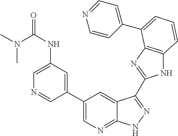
C1(C2=CN=C3C(=C2)C(C2=NC4=C(N2)C=CC=C4C2=CC=NC=C2)=NN3)=CC(NC(N(C)C)=O)=CN=C1
